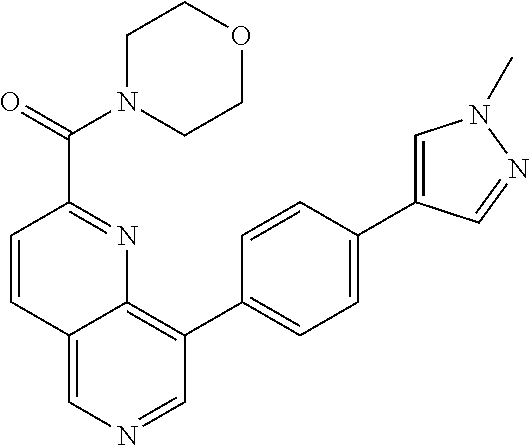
C12=CN=CC(C3=CC=C(C4=CN(C)N=C4)C=C3)=C1N=C(C(=O)N1CCOCC1)C=C2
